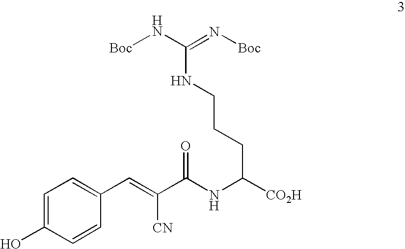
[Boc]NC(=N[Boc])NCCCC([CO2H])NC(C(=CC1=CC=C(O)C=C1)[CN])=O
